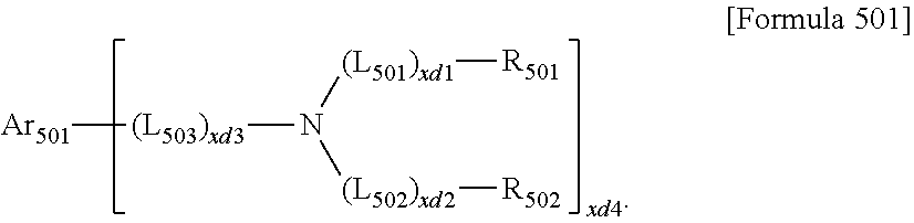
[(L503)xd3](N([(L501)xd1][R501])[(L502)xd2][R502])[Ar501]
